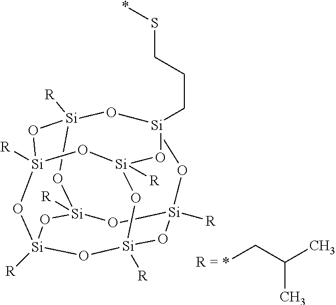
[Si]12([R])O[Si]3([R])O[Si]4([R])O[Si]([R])(O1)O[Si]1(CCCS*)O[Si]([R])(O2)O[Si]([R])(O3)O[Si]([R])(O4)O1.*CC(C)C
